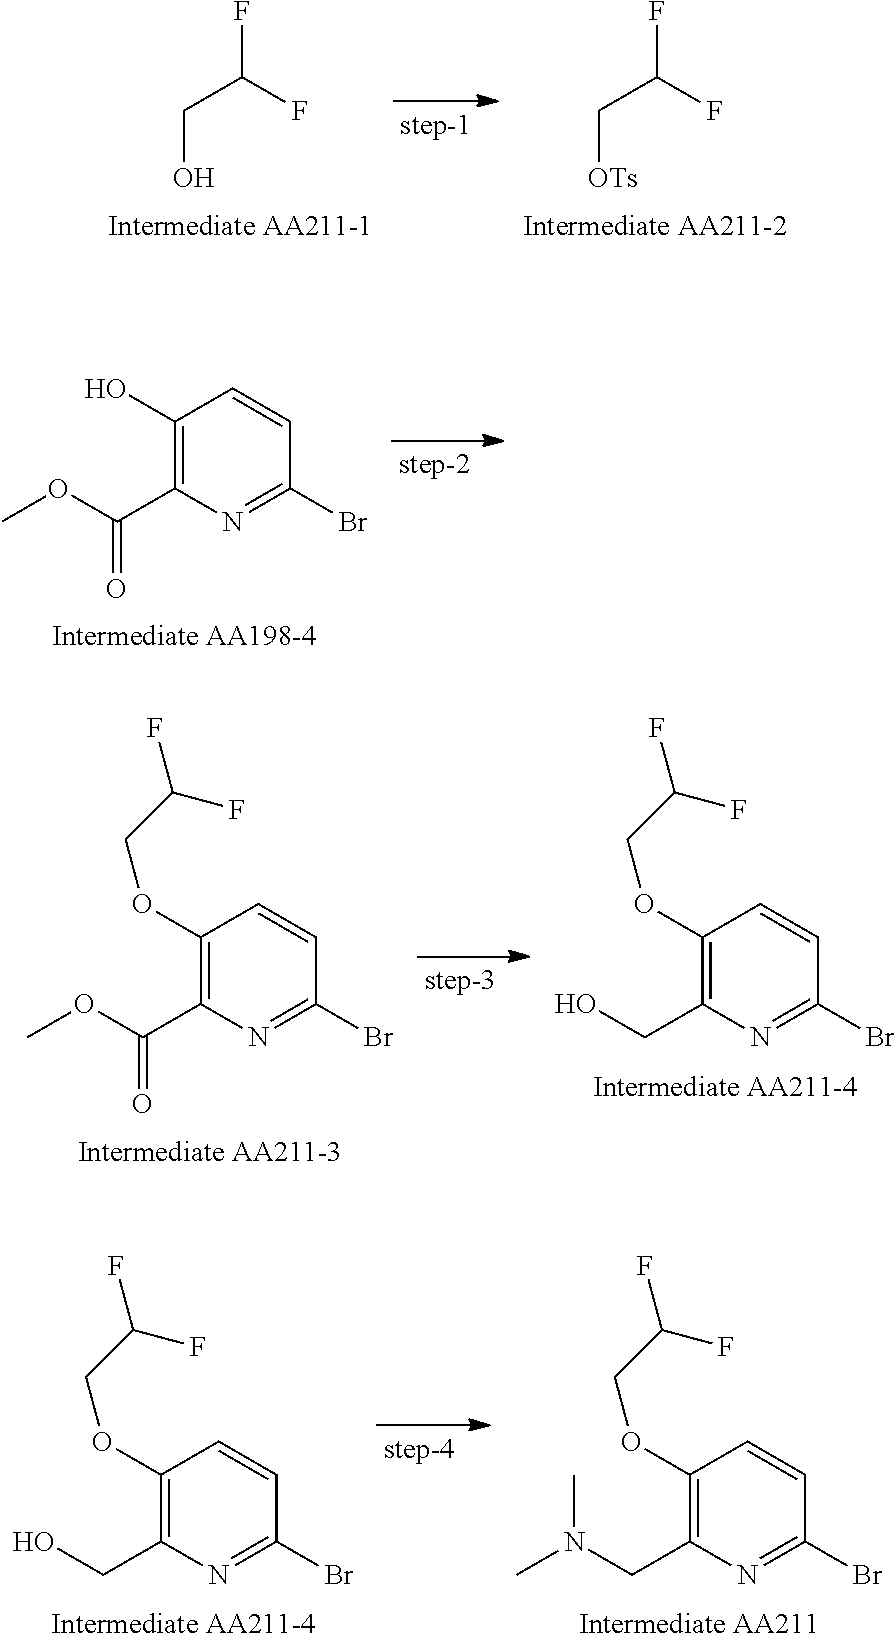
C(O)C(F)F.C([OTs])C(F)F.C1(O)=C(C(OC)=O)N=C(Br)C=C1.C1(OCC(F)F)=C(C(OC)=O)N=C(Br)C=C1.C1(OCC(F)F)=C(CO)N=C(Br)C=C1.C1(OCC(F)F)=C(CO)N=C(Br)C=C1.C1(OCC(F)F)=C(CN(C)C)N=C(Br)C=C1
